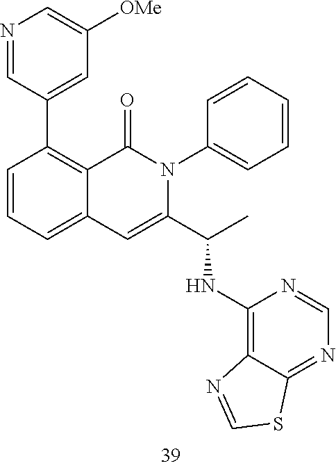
N1=CC(C2=C3C(=CC=C2)C=C(C(C)NC2=C4C(=NC=N2)SC=N4)N(C2=CC=CC=C2)C3=O)=CC([OMe])=C1
